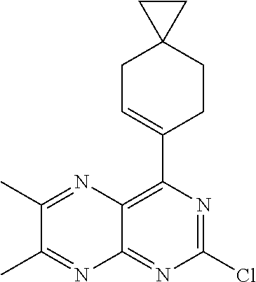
ClC1=NC(C2=CCC3(CC2)CC3)=C2C(=N1)N=C(C)C(C)=N2
